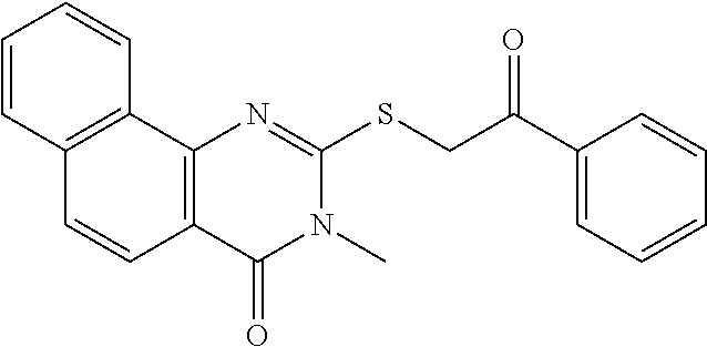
C12=C(C3=C(C=C1)C=CC=C3)N=C(SCC(C1=CC=CC=C1)=O)N(C)C2=O
